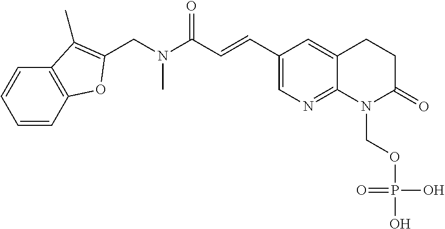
C1(C=CC(=O)N(C)CC2=C(C)C3=C(C=CC=C3)O2)=CN=C2C(=C1)CCC(=O)N2COP(O)(O)=O
